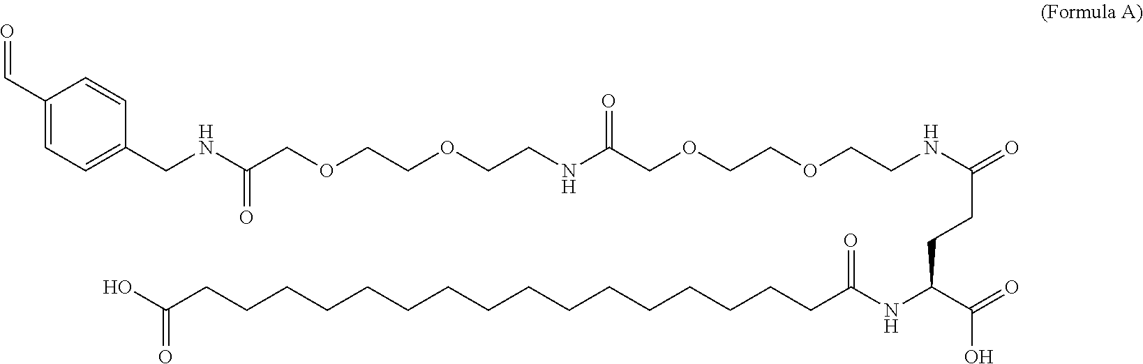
O=CC1=CC=C(CNC(COCCOCCNC(COCCOCCNC(=O)CCC(NC(CCCCCCCCCCCCCCCCC(O)=O)=O)C(=O)O)=O)=O)C=C1
